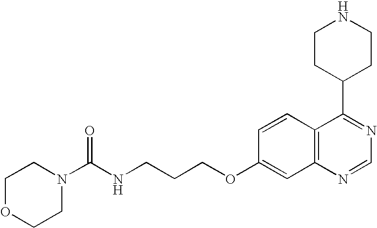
C1OCCN(C(NCCCOC2=CC3=C(C=C2)C(C2CCNCC2)=NC=N3)=O)C1
